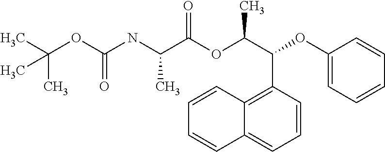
C(OC(NC(C(OC(C(C1=C2C(=CC=C1)C=CC=C2)OC1=CC=CC=C1)C)=O)C)=O)(C)(C)C
